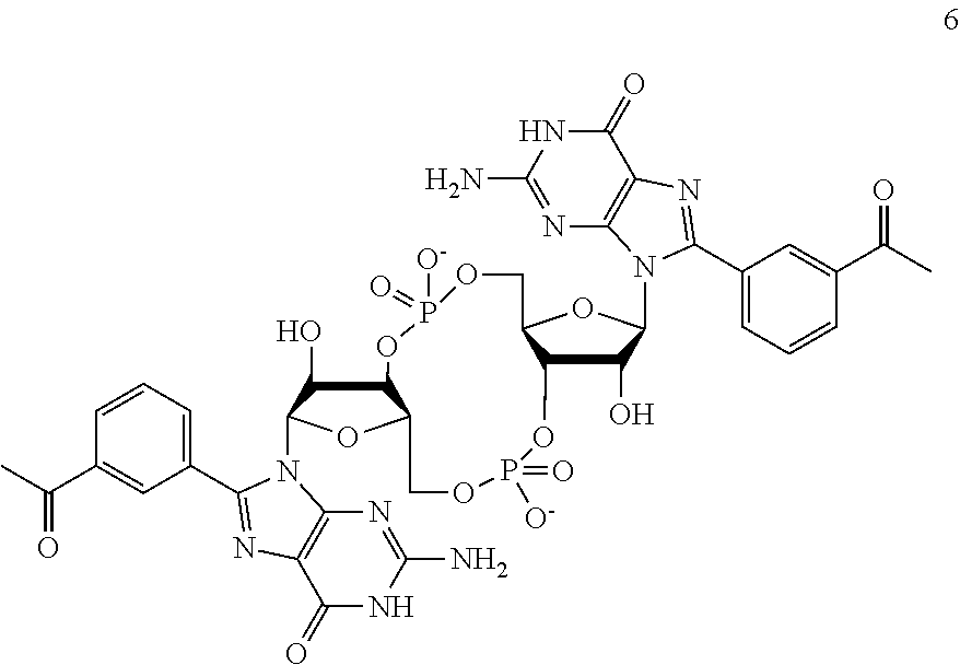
C1(O)C2C(OC1N1C3=C(C(=O)NC(N)=N3)N=C1C1=CC=CC(C(C)=O)=C1)COP([O-])(=O)OC1C(O)C(N3C4=C(C(=O)NC(N)=N4)N=C3C3=CC=CC(C(C)=O)=C3)OC1COP(=O)([O-])O2
